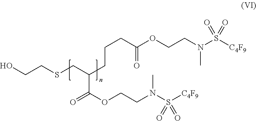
OCCSCC(C(OCCN(S([C4F9])(=O)=O)C)=O)CCCC(=O)OCCN(C)S([C4F9])(=O)=O
